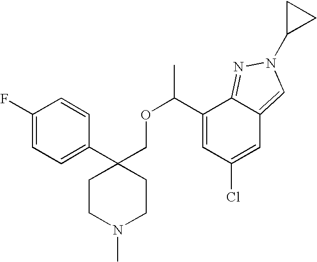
C1(C2(COC(C3=CC(Cl)=CC4=CN(C5CC5)N=C34)C)CCN(C)CC2)=CC=C(F)C=C1
